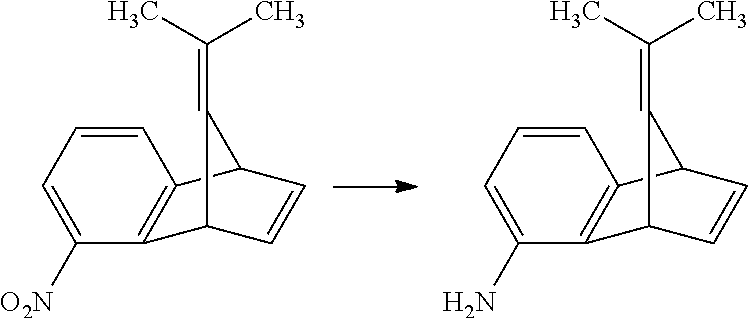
C1([O2N])=CC=CC2=C1C1C=CC2C1=C(C)C.C1(N)=CC=CC2=C1C1C=CC2C1=C(C)C
